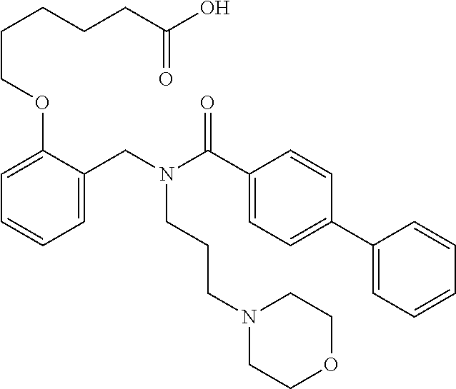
C1=C(CN(C(C2=CC=C(C3=CC=CC=C3)C=C2)=O)CCCN2CCOCC2)C(OCCCCCC(O)=O)=CC=C1
